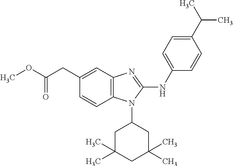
C(CC1=CC2=C(C=C1)N(C1CC(C)(C)CC(C)(C)C1)C(NC1=CC=C(C(C)C)C=C1)=N2)(OC)=O
